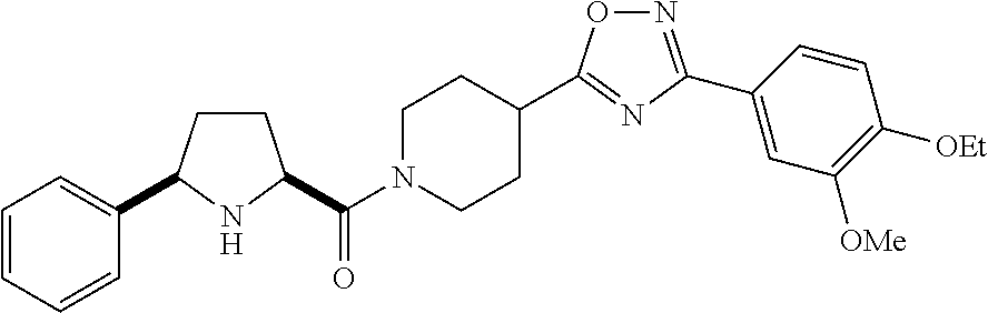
C(N1CCC(C2=NC(C3=CC([OMe])=C([OEt])C=C3)=NO2)CC1)(=O)C1CCC(C2=CC=CC=C2)N1
